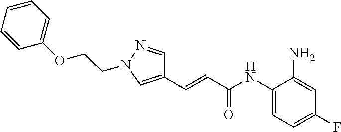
C1=CC=CC(OCCN2N=CC(C=CC(NC3=CC=C(F)C=C3N)=O)=C2)=C1
